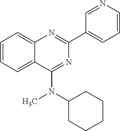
C1=CC=C2C(=C1)N=C(C1=CC=CN=C1)N=C2N(C1CCCCC1)C
